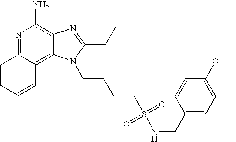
C1=CC=CC2=C3C(=C(N)N=C12)N=C(CC)N3CCCCS(=O)(=O)NCC1=CC=C(OC)C=C1
